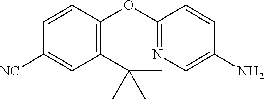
C1=CC([NC])=CC(C(C)(C)C)=C1OC1=NC=C(N)C=C1
